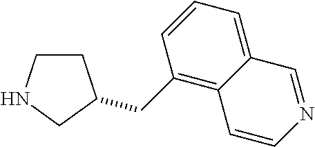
C1CNCC1CC1=C2C(=CC=C1)C=NC=C2
